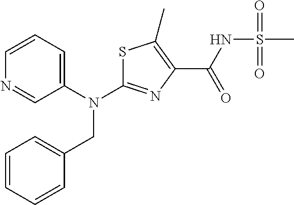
C1=CC=C(N(CC2=CC=CC=C2)C2=NC(C(=O)NS(C)(=O)=O)=C(C)S2)C=N1
